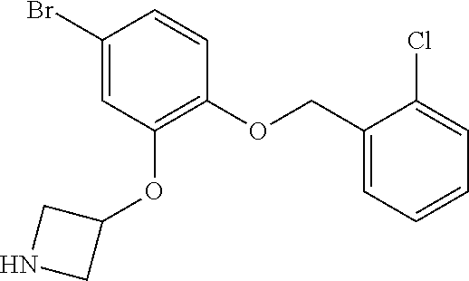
C1(OCC2=CC=CC=C2Cl)=C(OC2CNC2)C=C(Br)C=C1
